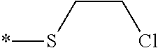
*SCCCl
